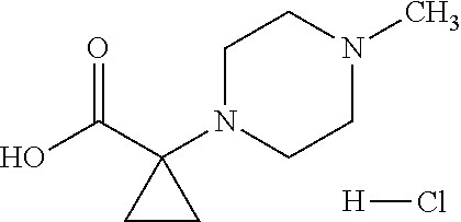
[H]Cl.OC(C1(N2CCN(C)CC2)CC1)=O
